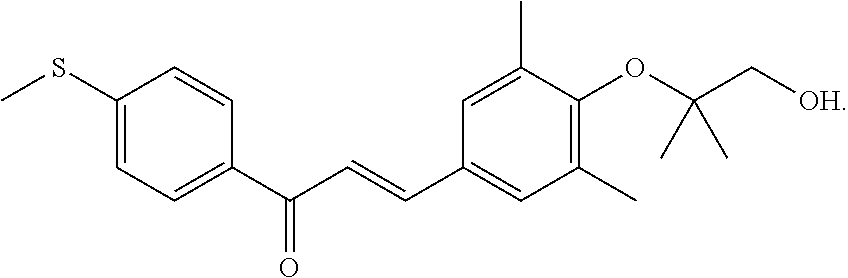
C1(C(C=CC2=CC(C)=C(OC(C[OH])(C)C)C(C)=C2)=O)=CC=C(SC)C=C1
